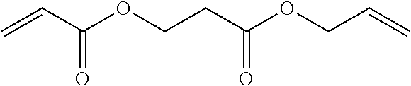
C=CC(OCCC(OCC=C)=O)=O
